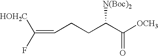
C(CCC(C([OCH3])=O)[N(Boc)2])=C(F)[HOH2C]
